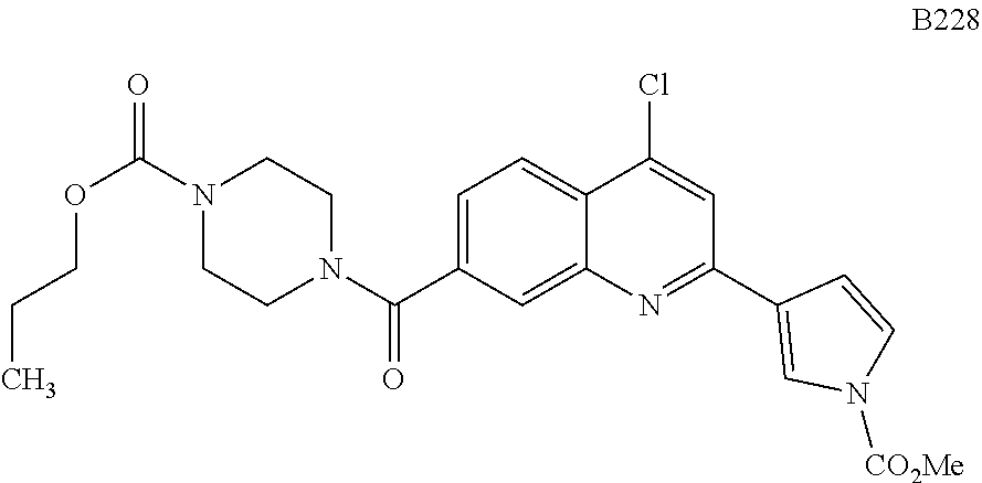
C1=C(C(N2CCN(C(=O)OCCC)CC2)=O)C=C2C(=C1)C(Cl)=CC(C1=CN([CO2Me])C=C1)=N2
